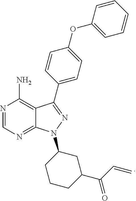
N1=CN=C2C(=C1N)C(C1=CC=C(OC3=CC=CC=C3)C=C1)=NN2C1CC(C(C=C)=O)CCC1
